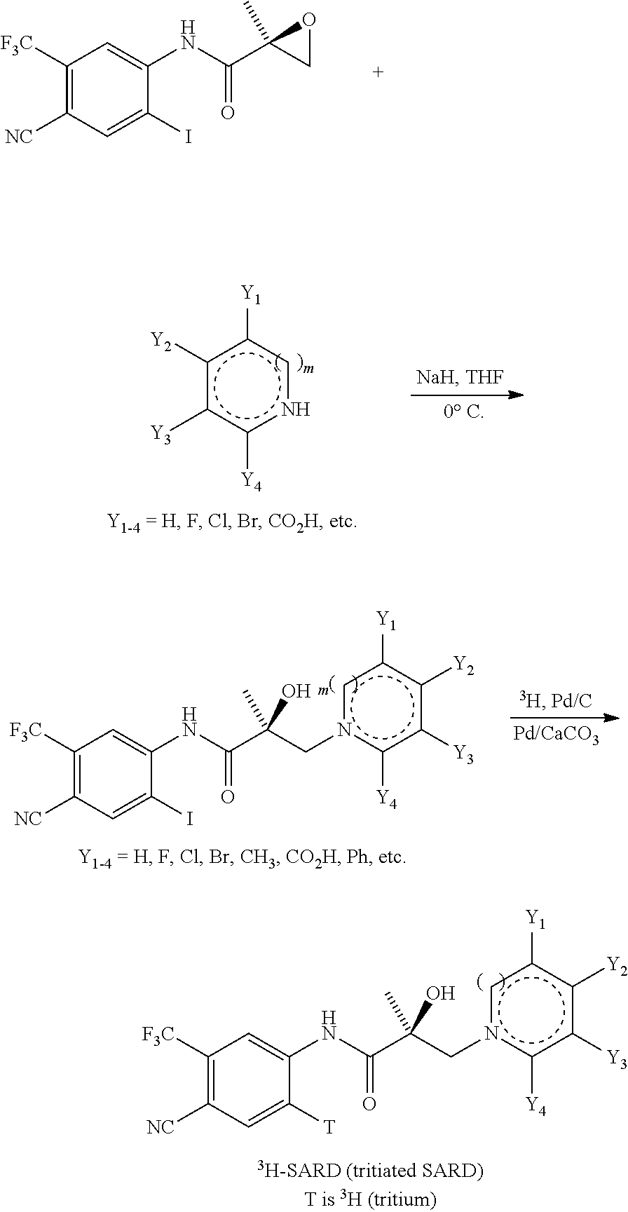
C1([F3C])=C([NC])C=C(I)C(NC(=O)C2(C)CO2)=C1.c1([Y2])c([Y3])c([Y4])ncc1[Y1].c1n(CC(C(NC2=CC([F3C])=C([NC])C=C2I)=O)(O)C)c([Y4])c([Y3])c([Y2])c1[Y1].c1n(CC(C(NC2=CC([F3C])=C([NC])C=C2[T])=O)(O)C)c([Y4])c([Y3])c([Y2])c1[Y1]
